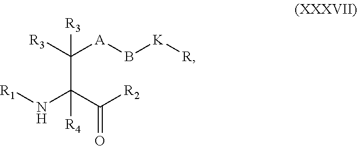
[R3]C([A]B[K][R])([R3])C(N[R1])(C([R2])=O)[R4]
